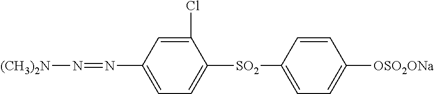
C1(Cl)=CC(N=N[(CH3)2N])=CC=C1[SO2]C1=CC=C([OSO2ONa])C=C1
